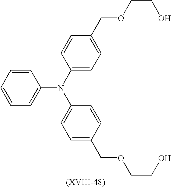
C1=CC=CC(N(C2=CC=C(COCCO)C=C2)C2=CC=C(COCCO)C=C2)=C1
